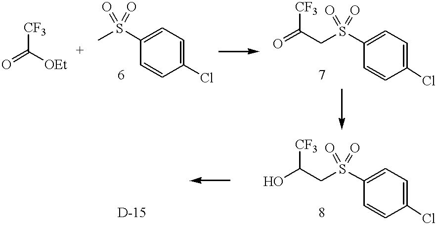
O=C([OEt])[CF3].C1=CC(Cl)=CC=C1S(C)(=O)=O.C1=CC(Cl)=CC=C1S(CC([CF3])=O)(=O)=O.C1=CC(Cl)=CC=C1S(CC([CF3])O)(=O)=O
